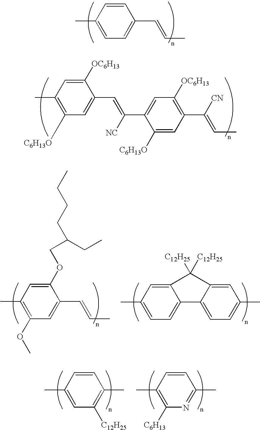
C1=CC(C)=CC=C1C=CC.C1([OC6H13])=CC(C)=C([C6H13O])C=C1C=C(C1=CC([OC6H13])=C(C([CN])=CC)C=C1[C6H13O])[NC].C1(OCC(CCCC)CC)=CC(C)=C(OC)C=C1C=CC.C1=C2C(=CC=C1C)C1=CC=C(C)C=C1C2([C12H25])[C12H25].C1=CC(C)=C([C12H25])C=C1C.C1=CC(C)=NC([C6H13])=C1C
